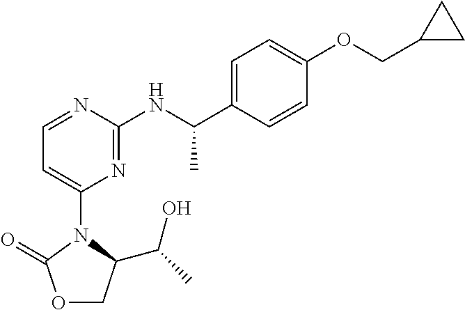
C1=C(OCC2CC2)C=CC(C(NC2=NC(N3C(C(C)O)COC3=O)=CC=N2)C)=C1
